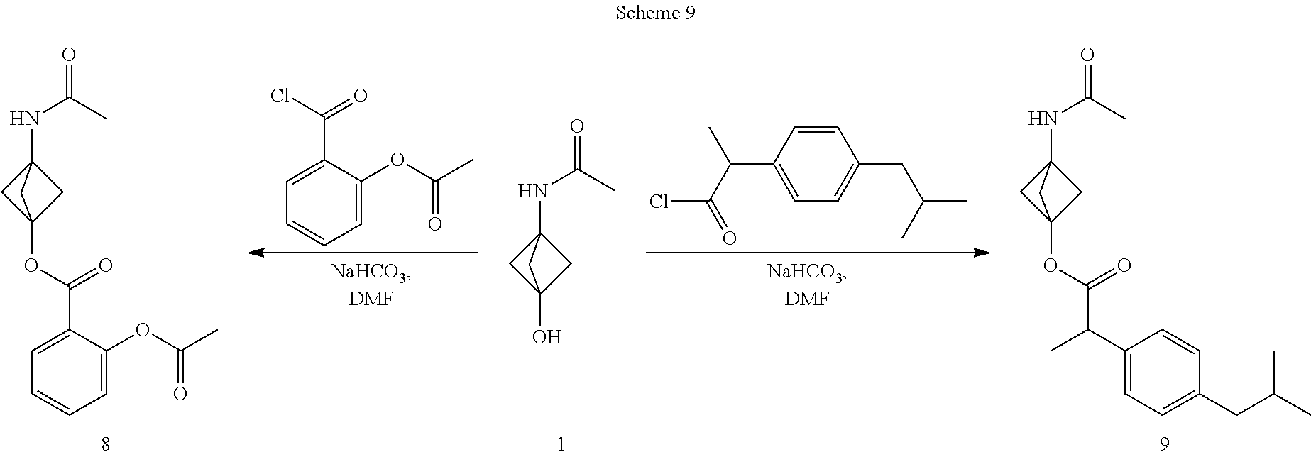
C1=CC(C(C(=O)Cl)C)=CC=C1CC(C)C.C1=C(OC(C)=O)C(C(Cl)=O)=CC=C1.C12(NC(=O)C)CC(O)(C1)C2.C12(NC(=O)C)CC(OC(C(C)C3=CC=C(CC(C)C)C=C3)=O)(C1)C2.C12(NC(=O)C)CC(OC(C3=CC=CC=C3OC(C)=O)=O)(C1)C2
